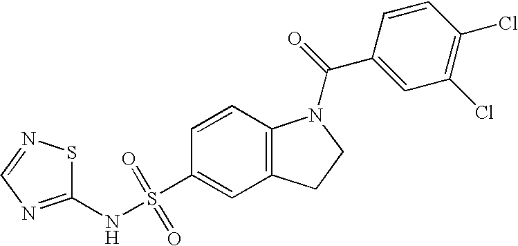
C1(NS(C2=CC3=C(C=C2)N(C(=O)C2=CC(Cl)=C(Cl)C=C2)CC3)(=O)=O)=NC=NS1
